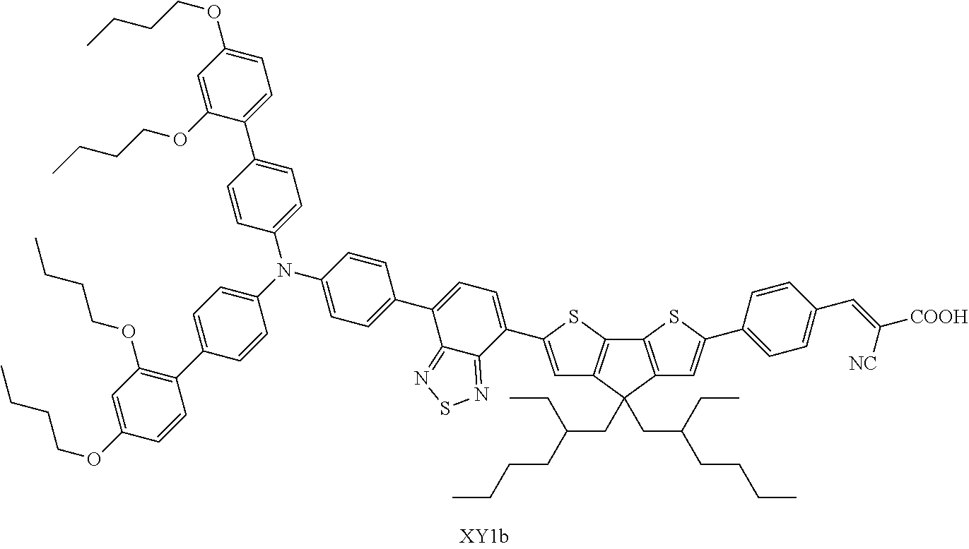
C12=C(C(CC(CCCC)CC)(CC(CC)CCCC)C3=C1SC(C1=CC=C(C4=CC=C(N(C5=CC=C(C6=C(OCCCC)C=C(OCCCC)C=C6)C=C5)C5=CC=C(C6=CC=C(OCCCC)C=C6OCCCC)C=C5)C=C4)C4=NSN=C14)=C3)C=C(C1=CC=C(C=C([COOH])[NC])C=C1)S2
